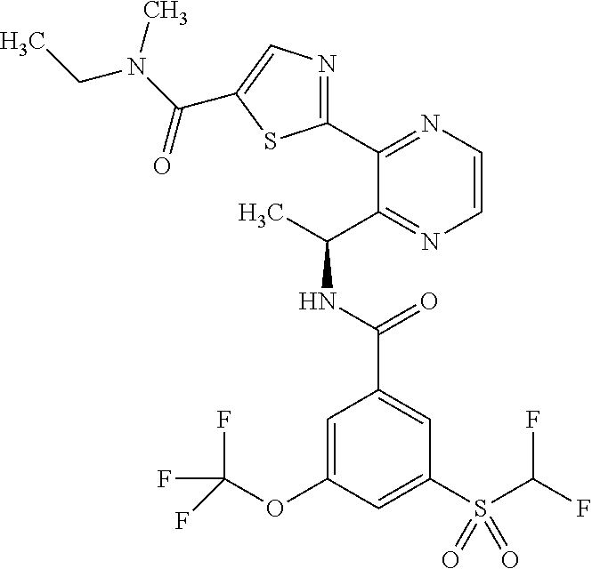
C1(C2=NC=CN=C2C(C)NC(C2=CC(S(C(F)F)(=O)=O)=CC(OC(F)(F)F)=C2)=O)=NC=C(C(N(CC)C)=O)S1
